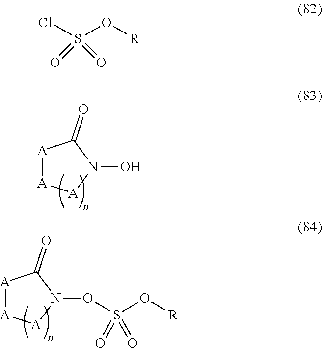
N1(O)C(=O)[A][A][A]1.O(S(O[R])(=O)=O)N1C(=O)[A][A][A]1.ClS(O[R])(=O)=O
